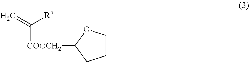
C=C([R7])[COOCH2]C1CCCO1
